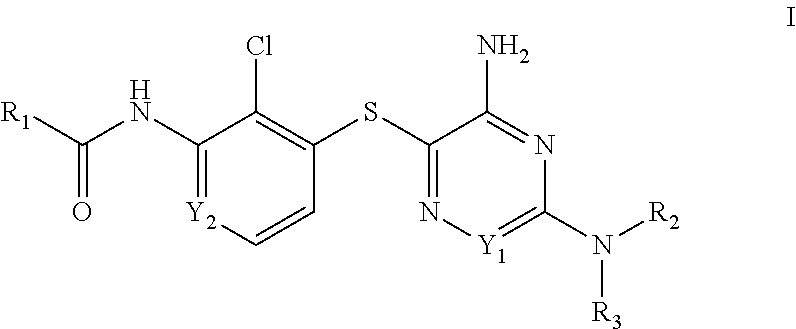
C1(NC([R1])=O)=[Y2]C=CC(SC2=N[Y1]=C(N([R2])[R3])N=C2N)=C1Cl
